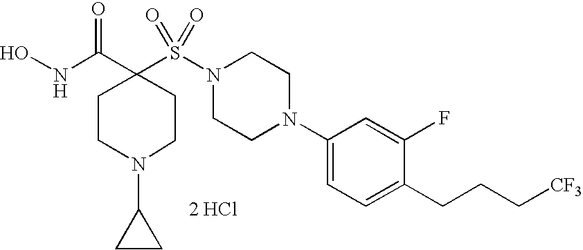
ONC(=O)C1(S(N2CCN(C3=CC=C(CCC[CF3])C(F)=C3)CC2)(=O)=O)CCN(C2CC2)CC1.[2 HCl]
